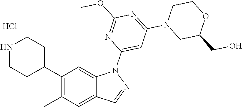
C1(C2CCNCC2)=C(C)C=C2C(=C1)N(C1=CC(N3CC(CO)OCC3)=NC(OC)=N1)N=C2.Cl
